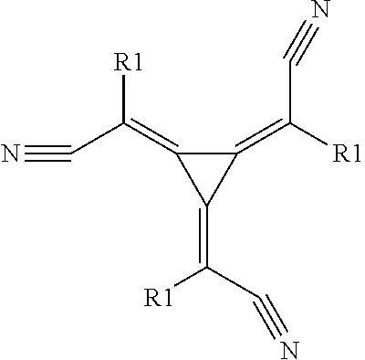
C1(=C([R1])C#N)C(=C(C#N)[R1])C1=C(C#N)[R1]
